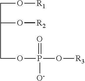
C(O[R1])C(O[R2])COP(O[R3])(=O)[O-]
